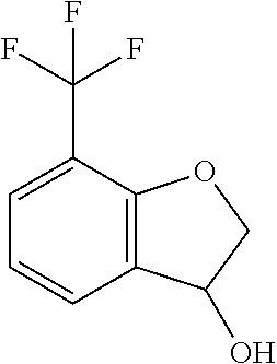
C12=C(C(C(F)(F)F)=CC=C1)OCC2O
